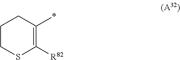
C1CSC([R82])=C(*)C1
